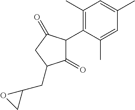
C1(=O)C(C2=C(C)C=C(C)C=C2C)C(=O)CC1CC1OC1
